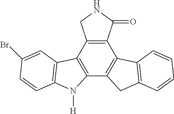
C12=C(C3=C(C4=C1C1=C(C4)C=CC=C1)N([H])C1=C3C=C(Br)C=C1)CNC2=O
